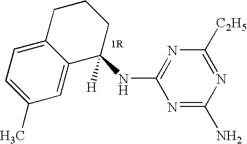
C1(C)=CC=C2C(=C1)C([H])(NC1=NC([C2H5])=NC(N)=N1)CCC2
